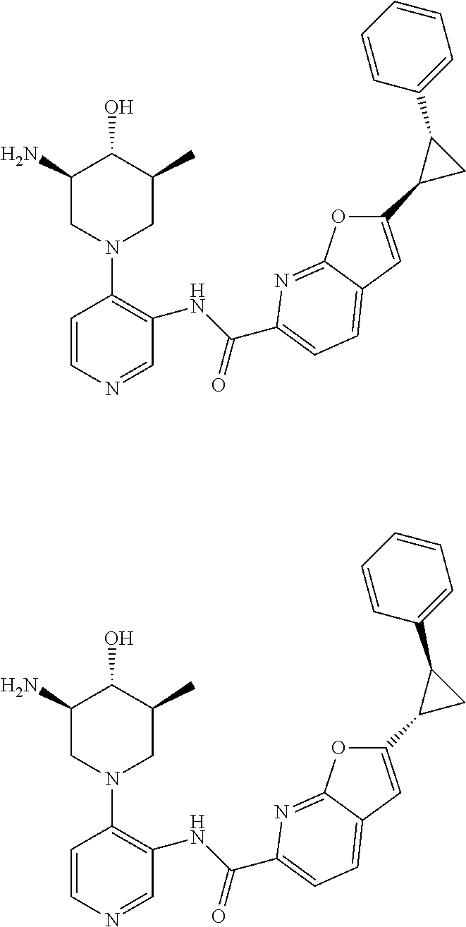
C1=CN=CC(NC(=O)C2=CC=C3C(=N2)OC(C2CC2C2=CC=CC=C2)=C3)=C1N1CC(C)C(O)C(N)C1.C1=CN=CC(NC(=O)C2=CC=C3C(=N2)OC(C2CC2C2=CC=CC=C2)=C3)=C1N1CC(C)C(O)C(N)C1
